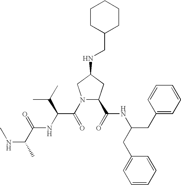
CNC(C(=O)NC(C(N1C(C(=O)NC(CC2=CC=CC=C2)CC2=CC=CC=C2)CC(NCC2CCCCC2)C1)=O)C(C)C)C
